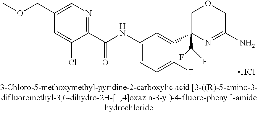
C1(COC)=CN=C(C(NC2=CC=C(F)C(C3(C(F)F)N=C(N)COC3)=C2)=O)C(Cl)=C1.Cl
